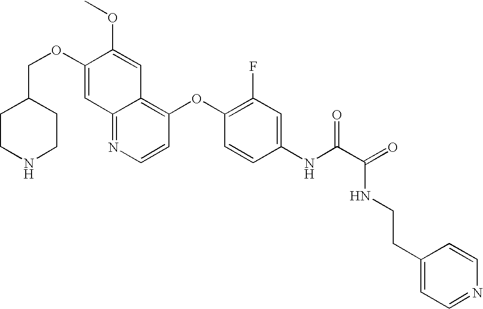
C(OC1=CC2=NC=CC(OC3=C(F)C=C(NC(C(=O)NCCC4=CC=NC=C4)=O)C=C3)=C2C=C1OC)C1CCNCC1
